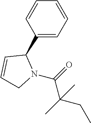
C1(C2C=CCN2C(=O)C(C)(CC)C)=CC=CC=C1
